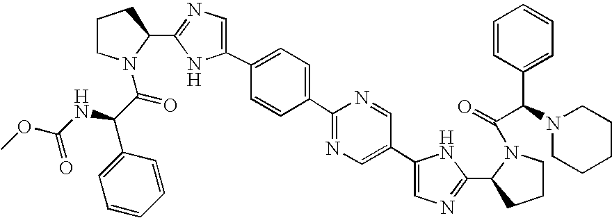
C1(C2=CN=C(C3CCCN3C(C(NC(OC)=O)C3=CC=CC=C3)=O)N2)=CC=C(C2=NC=C(C3=CN=C(C4CCCN4C(=O)C(N4CCCCC4)C4=CC=CC=C4)N3)C=N2)C=C1
